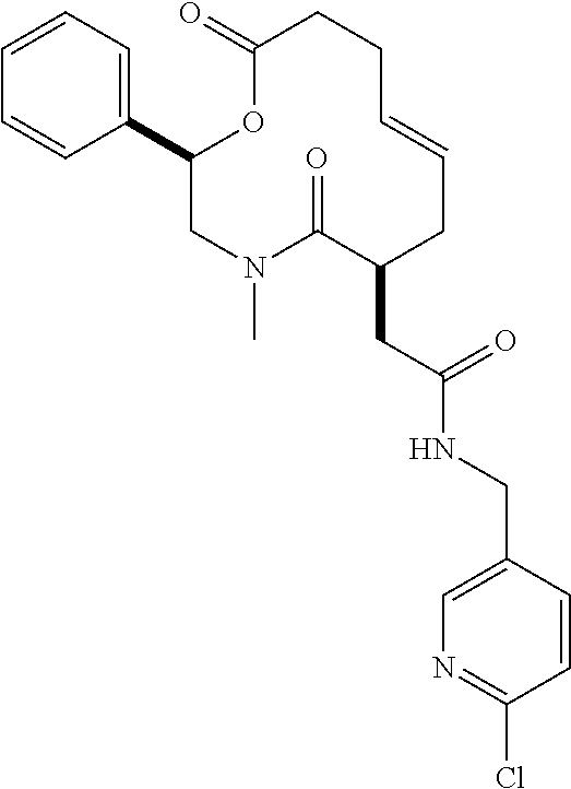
C1(C2=CC=CC=C2)CN(C)C(=O)C(CC(NCC2=CN=C(Cl)C=C2)=O)CC=CCCC(=O)O1
